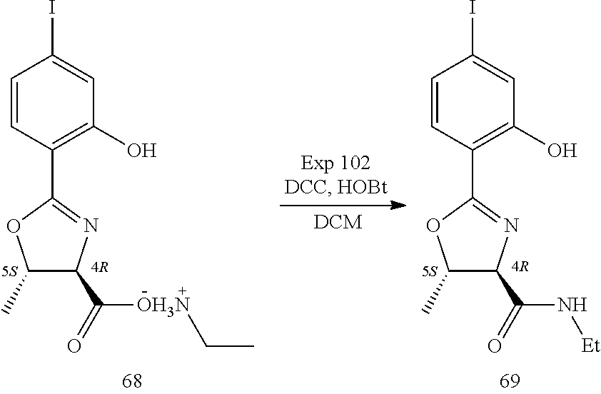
C1=CC(C2=NC(C(=O)[OH3N]CC)C(C)O2)=C(O)C=C1I.C1=CC(C2=NC(C(=O)N[Et])C(C)O2)=C(O)C=C1I
